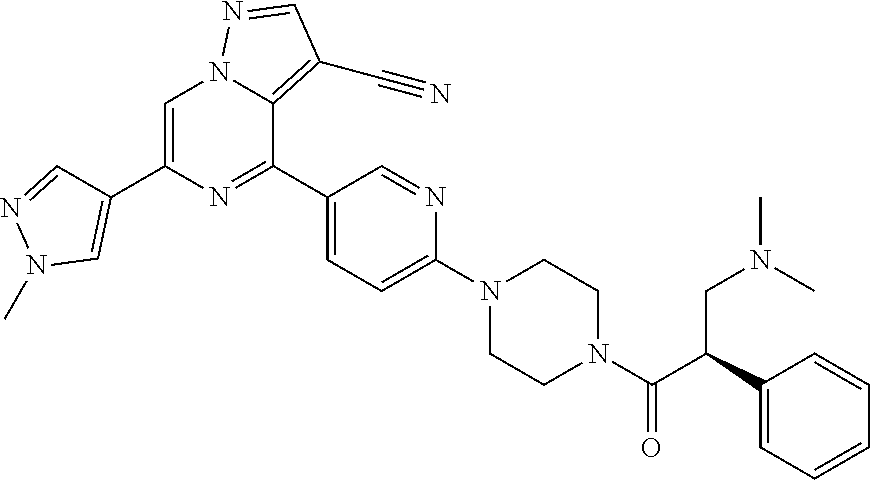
C1(C(C(N2CCN(C3=CC=C(C4=NC(C5=CN(C)N=C5)=CN5C4=C(C#N)C=N5)C=N3)CC2)=O)CN(C)C)=CC=CC=C1
